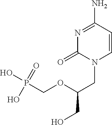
N1=C(N)C=CN(CC(OCP(O)(=O)O)CO)C1=O
